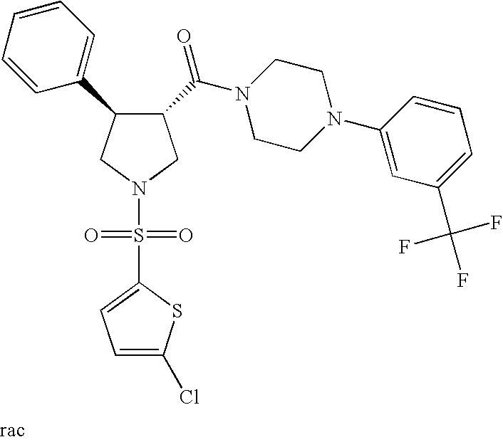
C1(C(N2CCN(C3=CC(C(F)(F)F)=CC=C3)CC2)=O)C(C2=CC=CC=C2)CN(S(=O)(=O)C2=CC=C(Cl)S2)C1
